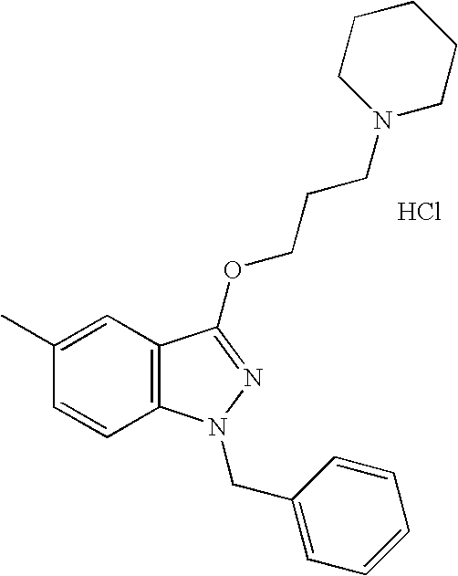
C1=C(C)C=CC2=C1C(OCCCN1CCCCC1)=NN2CC1=CC=CC=C1.Cl
